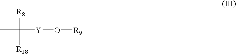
[R8]C(C)([R18])[Y]O[R9]
